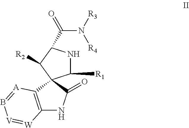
C1([R1])NC(C(=O)N([R3])[R4])C([R2])C12C(=O)NC1=C2[A]=B[V]=[W]1
